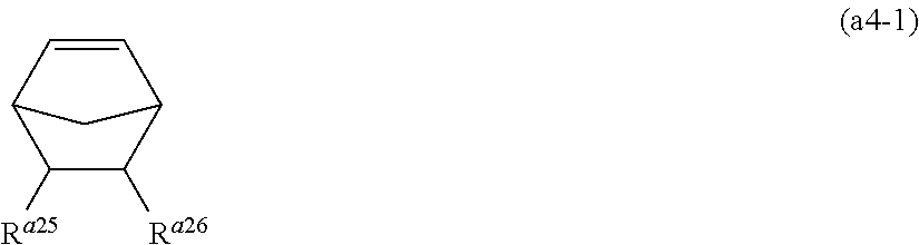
C1([Ra25])C([Ra26])C2C=CC1C2
